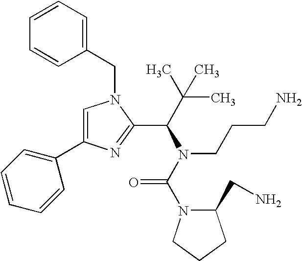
C1=CC=C(CN2C=C(C3=CC=CC=C3)N=C2C(C(C)(C)C)N(C(=O)N2C(CN)CCC2)CCCN)C=C1
